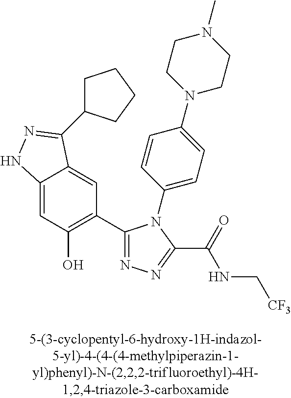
C1=C2C(=CC(C3=NN=C(C(=O)NC[CF3])N3C3=CC=C(N4CCN(C)CC4)C=C3)=C1O)C(C1CCCC1)=NN2
